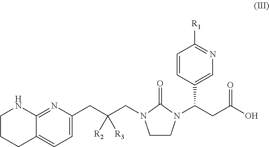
C1CCC2=CC=C(CC(CN3CCN(C(CC(O)=O)C4=CN=C([R1])C=C4)C3=O)([R2])[R3])N=C2N1
